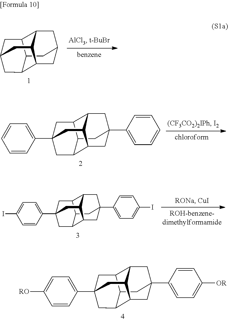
C12C3C4CC(C5=CC=CC=C5)(C1)CC1C2CC(C2=CC=CC=C2)(CC41)C3.C12C3C4CC(C5=CC=C([OR])C=C5)(C1)CC1C2CC(C2=CC=C([RO])C=C2)(CC41)C3.C12C3C4CC(C1)CC1C2CC(CC41)C3.C12C3C4CC(C5=CC=C(I)C=C5)(C1)CC1C2CC(C2=CC=C(I)C=C2)(CC41)C3
